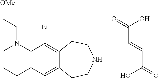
C(=O)(O)C=CC(O)=O.C1CCC2=C(N1CC[OMe])C([Et])=C1C(=C2)CCNCC1
